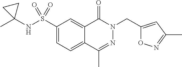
C1(S(NC2(C)CC2)(=O)=O)=CC=C2C(=C1)C(=O)N(CC1=CC(C)=NO1)N=C2C
